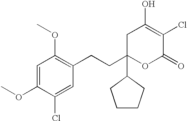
C1C(CCC2=C(OC)C=C(OC)C(Cl)=C2)(C2CCCC2)OC(=O)C(Cl)=C1O
